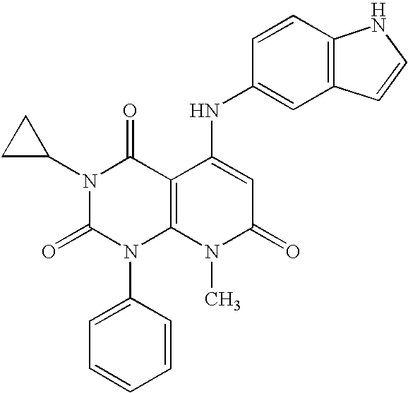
N1(C2CC2)C(=O)N(C2=CC=CC=C2)C2=C(C1=O)C(NC1=CC3=C(C=C1)NC=C3)=CC(=O)N2C
